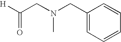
C1(CN(CC([H])=O)C)=CC=CC=C1
